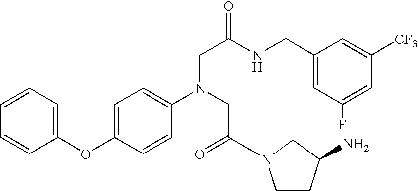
C1=C(OC2=CC=CC=C2)C=CC(N(CC(=O)N2CCC(N)C2)CC(NCC2=CC(F)=CC([CF3])=C2)=O)=C1
